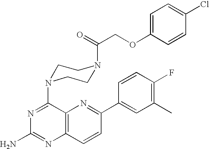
C1=C(OCC(=O)N2CCN(C3=NC(N)=NC4=C3N=C(C3=CC(C)=C(F)C=C3)C=C4)CC2)C=CC(Cl)=C1
